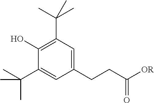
C1(O)=C(C(C)(C)C)C=C(CCC(=O)[OR])C=C1C(C)(C)C
